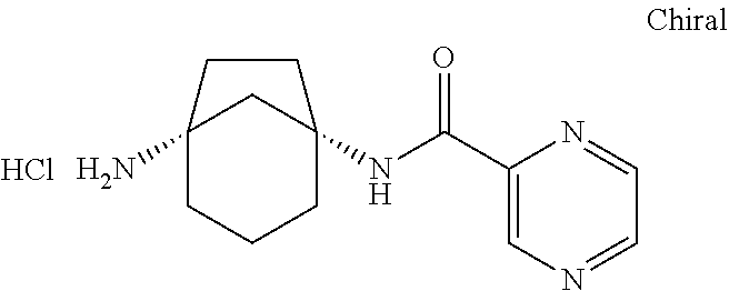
C12(N)CCCC(NC(C3=CN=CC=N3)=O)(C1)CC2.Cl
